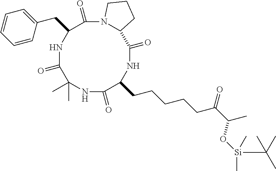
N1C(=O)C(CCCCCC(C(O[Si](C(C)(C)C)(C)C)C)=O)NC(=O)C2N(C(=O)C(CC3=CC=CC=C3)NC(=O)C1(C)C)CCC2
